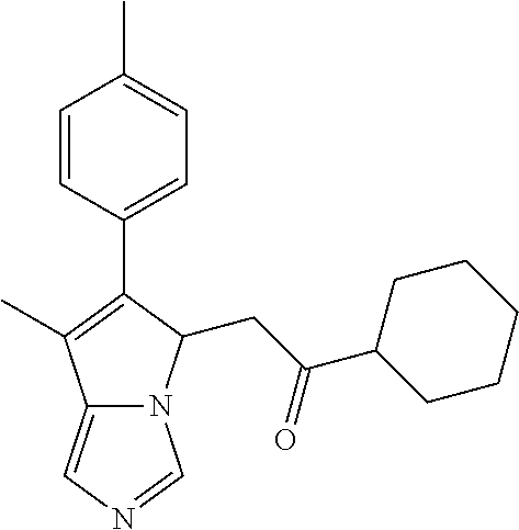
C12=CN=CN1C(CC(C1CCCCC1)=O)C(C1=CC=C(C)C=C1)=C2C
